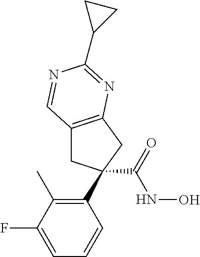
C12=C(CC(C3=C(C)C(F)=CC=C3)(C(=O)NO)C1)N=C(C1CC1)N=C2
